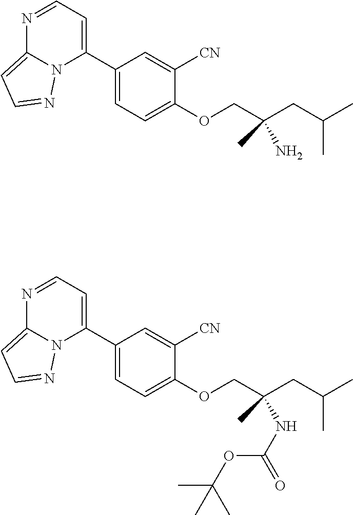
C1(C2=CC=NC3=CC=NN23)=CC=C(OCC(CC(C)C)(NC(=O)OC(C)(C)C)C)C([CN])=C1.C1(C2=CC=NC3=CC=NN23)=CC=C(OCC(CC(C)C)(N)C)C([CN])=C1
